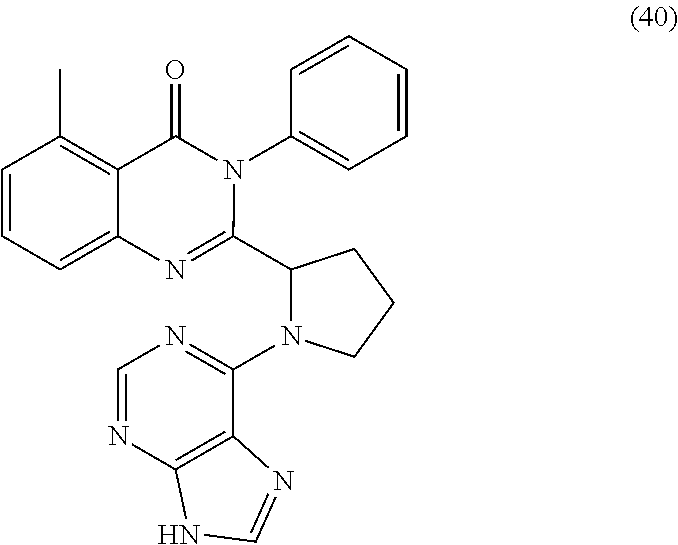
C1=CC=C2C(=C1C)C(=O)N(C1=CC=CC=C1)C(C1CCCN1C1=NC=NC3=C1N=CN3)=N2
